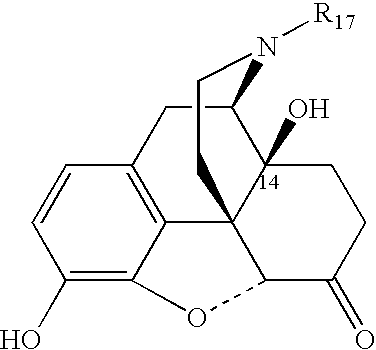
C1(O)=C2C3=C(C=C1)CC1C4(O)C3(CCN1[R17])C(C(=O)CC4)O2
